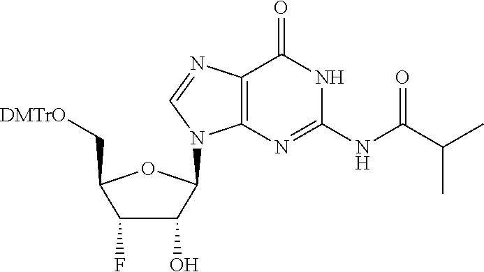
C12=C(N=C(NC(C(C)C)=O)NC1=O)N(C1C(O)C(F)C(C[DMTrO])O1)C=N2
